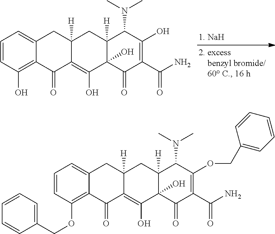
C1=CC(O)=C2C(=C1)CC1([H])C(=C(O)C3(O)C([H])(C1)C(N(C)C)C(O)=C(C(N)=O)C3=O)C2=O.C1=CC(OCC2=CC=CC=C2)=C2C(=C1)CC1([H])C(=C(O)C3(O)C([H])(C1)C(N(C)C)C(OCC1=CC=CC=C1)=C(C(N)=O)C3=O)C2=O
